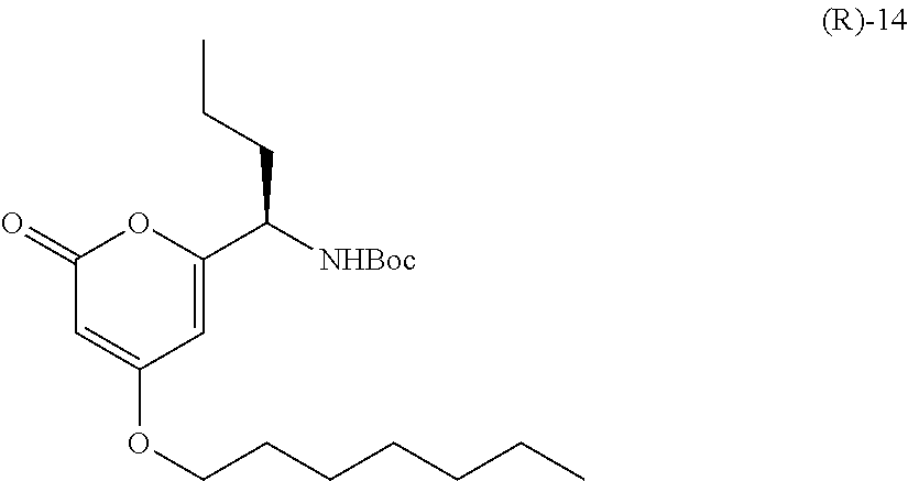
C1(=O)C=C(OCCCCCCC)C=C(C([NHBoc])CCC)O1
